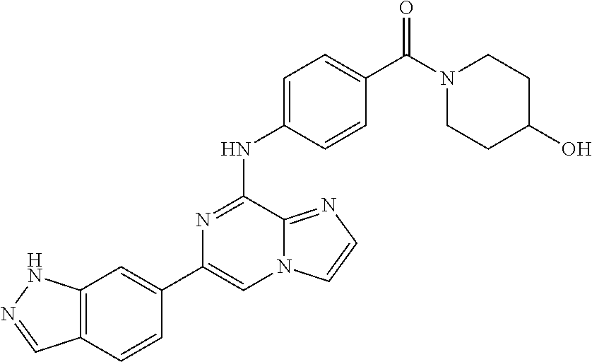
C1(C2=CC3=C(C=C2)C=NN3)=CN2C(=NC=C2)C(NC2=CC=C(C(=O)N3CCC(O)CC3)C=C2)=N1
